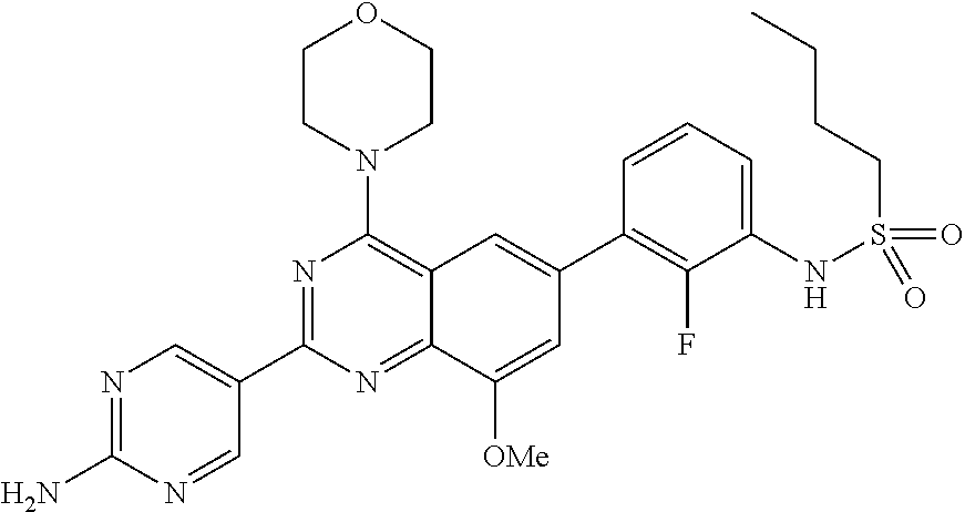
C12=NC(C3=CN=C(N)N=C3)=NC(N3CCOCC3)=C1C=C(C1=C(F)C(NS(CCCC)(=O)=O)=CC=C1)C=C2[OMe]
